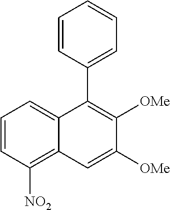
C1=CC([NO2])=C2C(=C1)C(C1=CC=CC=C1)=C([OMe])C([OMe])=C2
